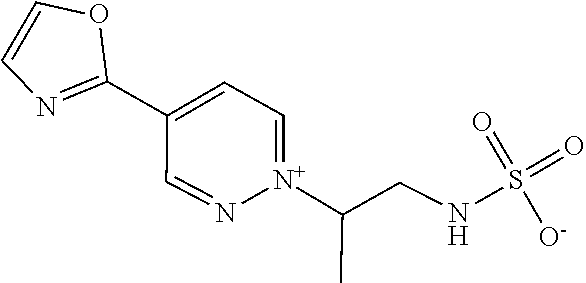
O1C=CN=C1C1=CC=[N+](C(C)CNS(=O)(=O)[O-])N=C1
